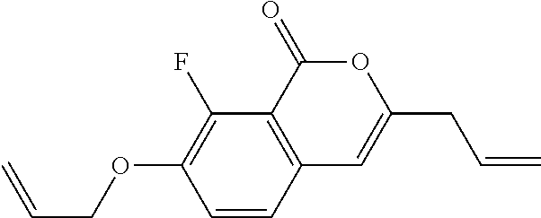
C1=CC2=C(C(F)=C1OCC=C)C(=O)OC(CC=C)=C2
